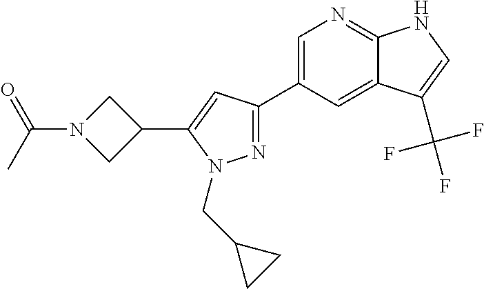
N1=C(C2=CN=C3C(=C2)C(C(F)(F)F)=CN3)C=C(C2CN(C(C)=O)C2)N1CC1CC1
